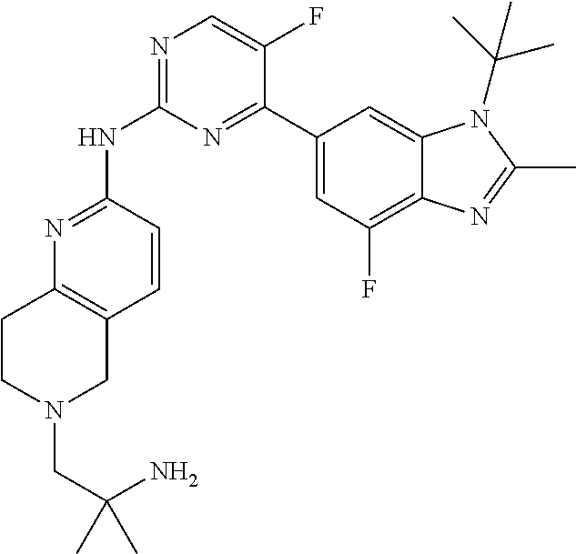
N1=C(NC2=NC=C(F)C(C3=CC(F)=C4C(=C3)N(C(C)(C)C)C(C)=N4)=N2)C=CC2=C1CCN(CC(N)(C)C)C2
